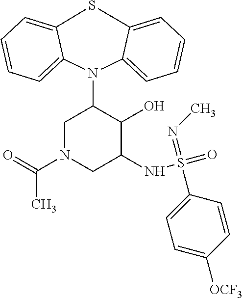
S1C2=CC=CC=C2N(C2CN(C(=O)C)CC(NS(=O)(=NC)C3=CC=C([OCF3])C=C3)C2O)C2=CC=CC=C12
